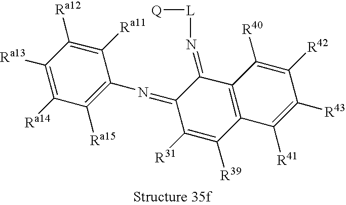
C12=C(C(=N[L][Q])C(=NC3=C([Ra15])C([Ra14])=C([Ra13])C([Ra12])=C3[Ra11])C([R31])=C1[R39])C([R40])=C([R42])C([R43])=C2[R41]
